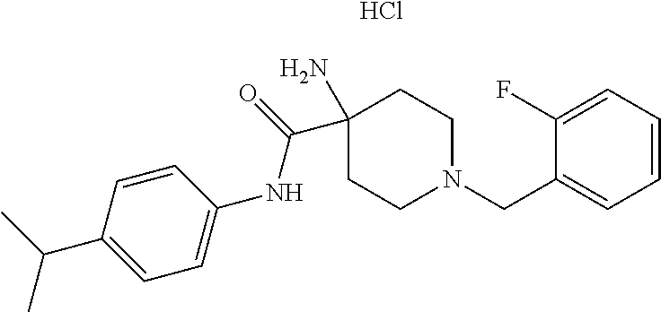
CC(C1=CC=C(NC(=O)C2(N)CCN(CC3=CC=CC=C3F)CC2)C=C1)C.Cl
